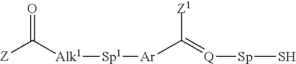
[Z]C([Alk1][Sp1][Ar]C(=[Q][Sp]S)[Z1])=O
